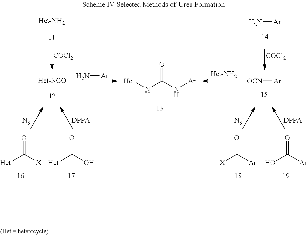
[COCl2].O=C([X])[Het].O=C(O)[Het].N[Ar].[Het]NC(N[Ar])=O.[OCN][Ar].[COCl2].N[Ar].O=C([Ar])O.O=C([Ar])[X]
